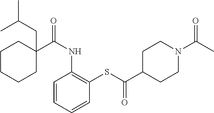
C1C(CC(C)C)(C(NC2=C(SC(C3CCN(C(C)=O)CC3)=O)C=CC=C2)=O)CCCC1
